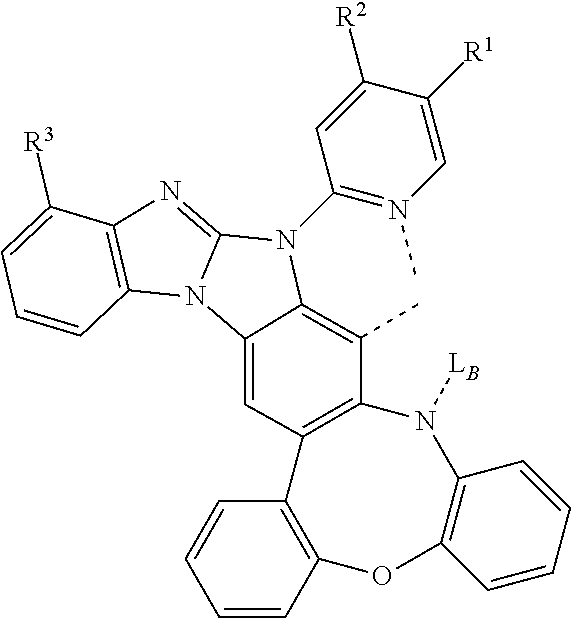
C12=C(C(C)=C3C(=C1)N1C(=NC4=C1C=CC=C4[R3])N3C1=N(C)C=C([R1])C([R2])=C1)N([LB])C1=C(OC3=C2C=CC=C3)C=CC=C1
